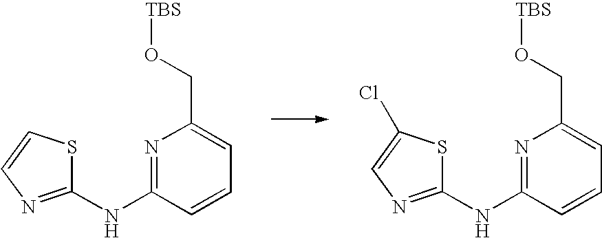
N1=C(NC2=NC=CS2)C=CC=C1CO[TBS].N1=C(NC2=NC=C(Cl)S2)C=CC=C1CO[TBS]
